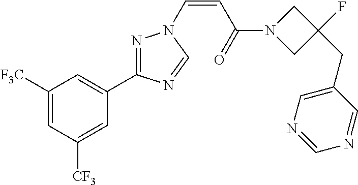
C1([F3C])=CC([CF3])=CC(C2=NN(C=CC(N3CC(F)(CC4=CN=CN=C4)C3)=O)C=N2)=C1
